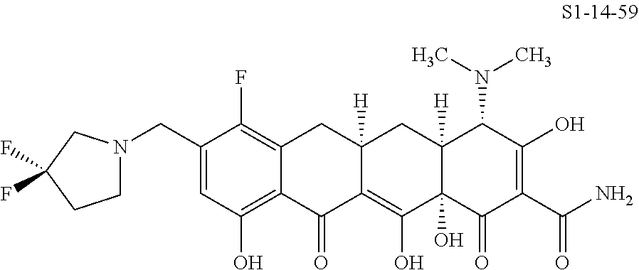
N1(CC2=CC(O)=C3C(=C2F)CC2([H])C(=C(O)C4(O)C([H])(C2)C(N(C)C)C(O)=C(C(N)=O)C4=O)C3=O)CCC(F)(F)C1
